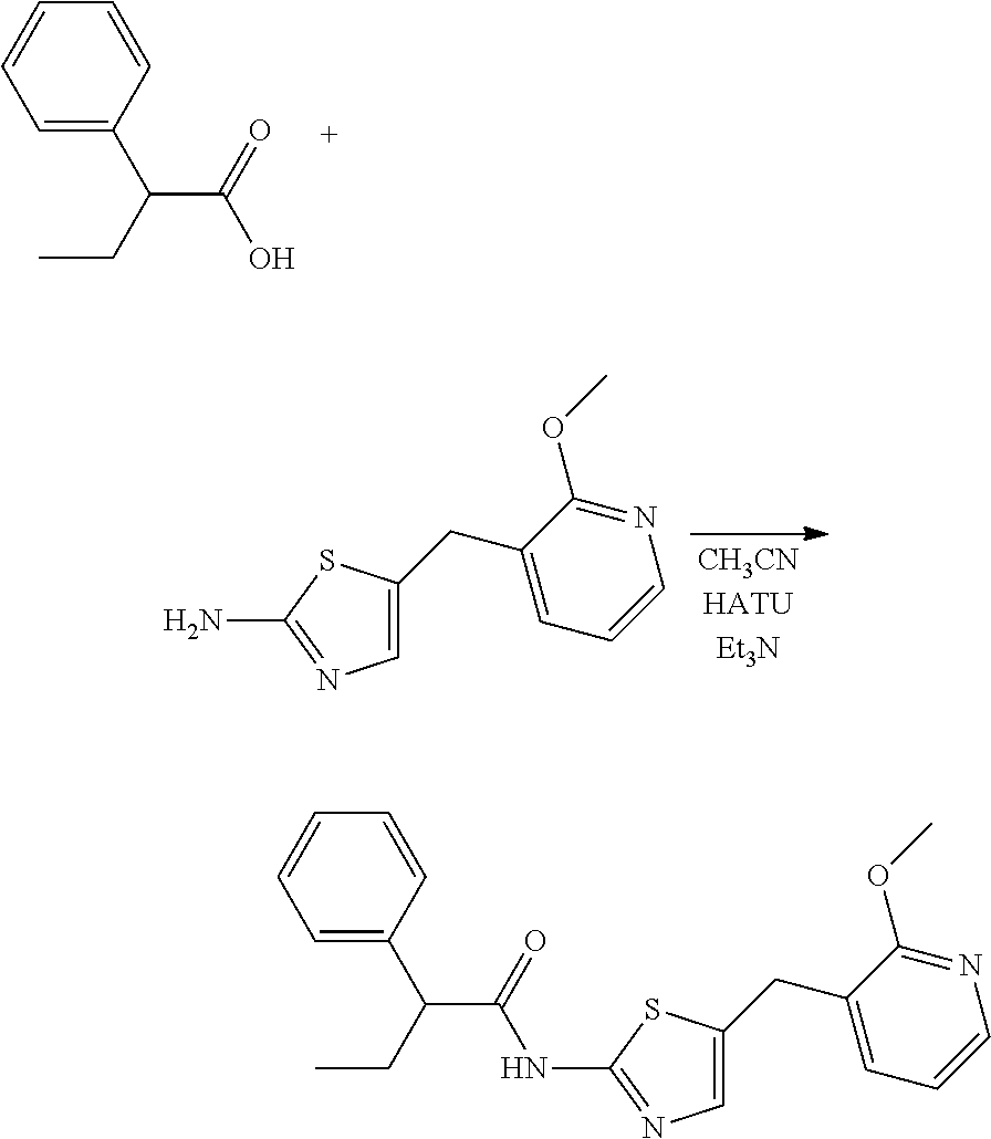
C1=C(C(CC)C(=O)O)C=CC=C1.C1=C(CC2=CC=CN=C2OC)SC(N)=N1.C1=C(C(CC)C(=O)NC2=NC=C(CC3=CC=CN=C3OC)S2)C=CC=C1
